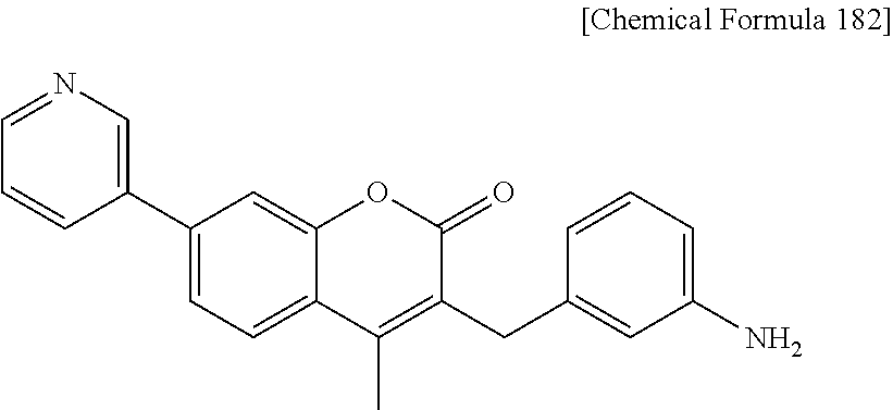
C1(C2=CC=C3C(=C2)OC(=O)C(CC2=CC(N)=CC=C2)=C3C)=CN=CC=C1
